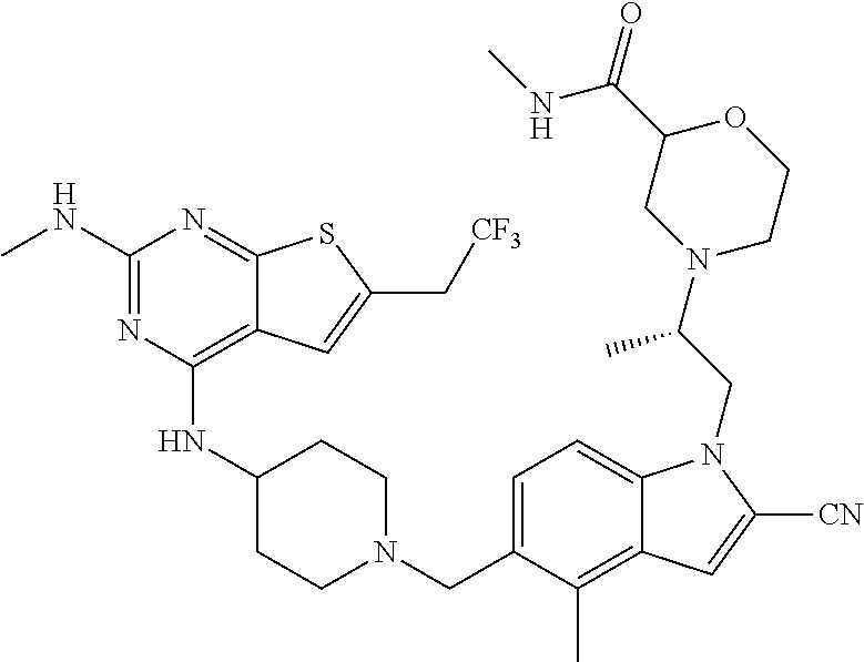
C1=C(CN2CCC(NC3=C4C(=NC(NC)=N3)SC(C[CF3])=C4)CC2)C(C)=C2C(=C1)N(CC(N1CCOC(C(NC)=O)C1)C)C([CN])=C2
